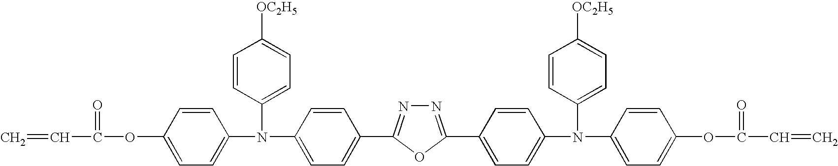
C=CC(=O)OC1=CC=C(N(C2=CC=C([OC2H5])C=C2)C2=CC=C(C3=NN=C(C4=CC=C(N(C5=CC=C([OC2H5])C=C5)C5=CC=C(OC(=O)C=C)C=C5)C=C4)O3)C=C2)C=C1
